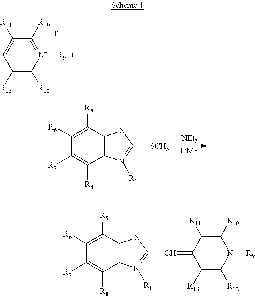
C1([R13])=C([R12])[N+]([R9])=C([R10])C([R11])=C1.[I-].C12=C(C([R5])=C([R6])C([R7])=C1[R8])[X]C([SCH3])=[N+]2[R1].[I-].[NEt3].[DMF].C12=C(C([R5])=C([R6])C([R7])=C1[R8])[X]C(C=C1C([R13])=C([R12])N([R9])C([R10])=C1[R11])=[N+]2[R1]
